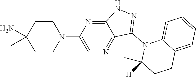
N1(C2=NNC3=NC(N4CCC(C)(N)CC4)=CN=C23)C2=CC=CC=C2CCC1(C)[H]
